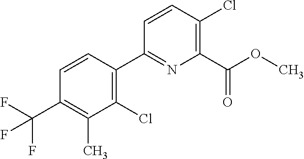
C1(C2=C(Cl)C(C)=C(C(F)(F)F)C=C2)=NC(C(OC)=O)=C(Cl)C=C1
